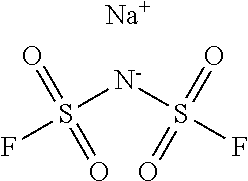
FS([N-]S(F)(=O)=O)(=O)=O.[Na]
